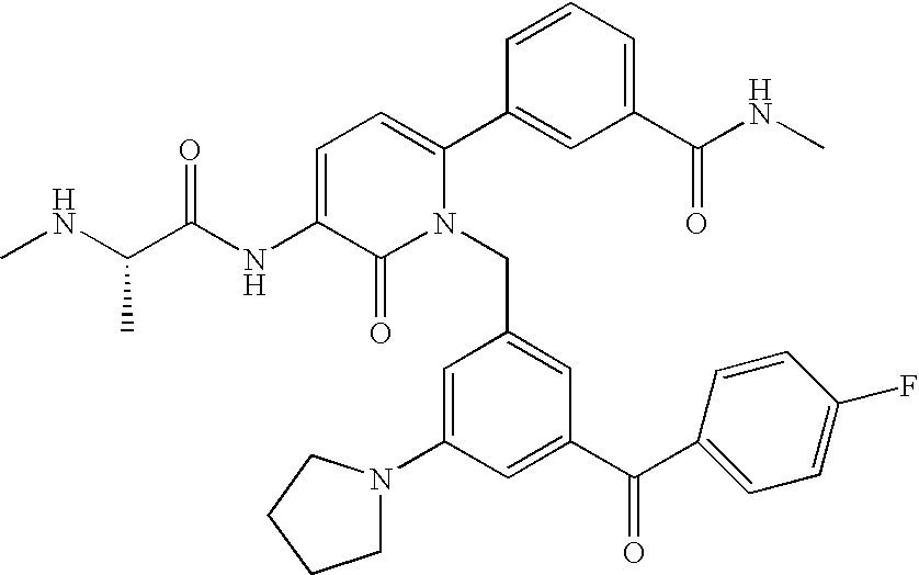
C1=C(NC(C(NC)C)=O)C(=O)N(CC2=CC(C(C3=CC=C(F)C=C3)=O)=CC(N3CCCC3)=C2)C(C2=CC(C(NC)=O)=CC=C2)=C1
